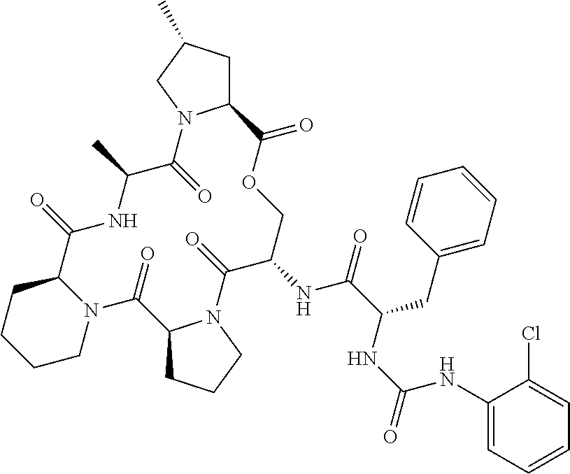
C1CCCN2C1C(=O)NC(C)C(=O)N1C(CC(C)C1)C(=O)OCC(NC(C(CC1=CC=CC=C1)NC(=O)NC1=CC=CC=C1Cl)=O)C(=O)N1C(C2=O)CCC1
